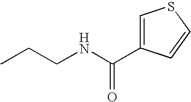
CCCNC(=O)C1=CSC=C1
